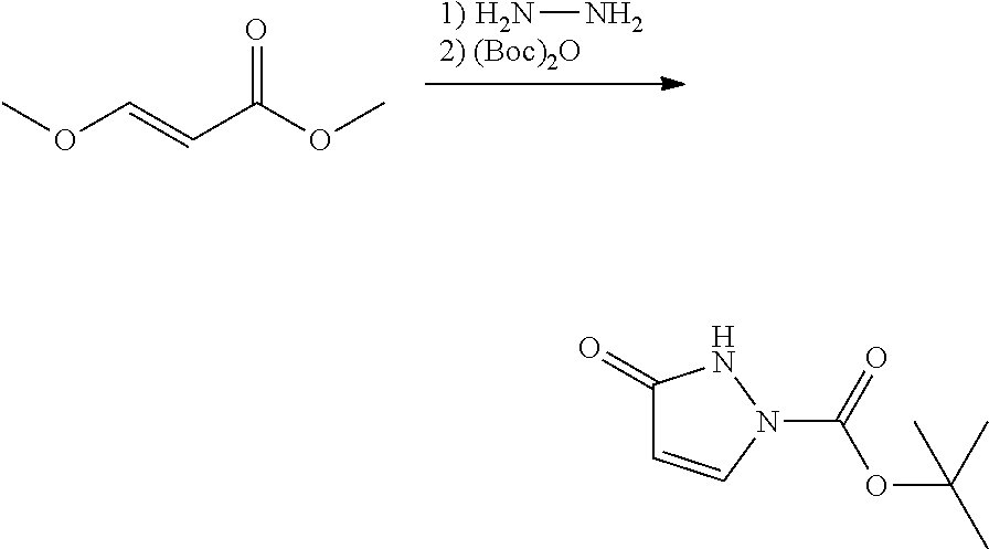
[1)2) (Boc)2O].NN.C(C(OC)=O)=COC.C1(=O)C=CN(C(=O)OC(C)(C)C)N1
